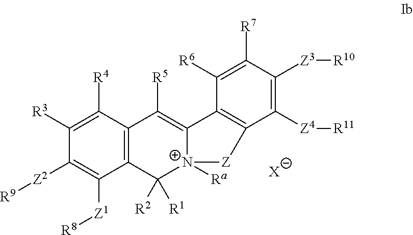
C12=C(C([R4])=C([R3])C([Z2][R9])=C1[Z1][R8])C([R5])=C1[N+]([Ra])(C2([R2])[R1])[Z]C2=C1C([R6])=C([R7])C([Z3][R10])=C2[Z4][R11].[X]
